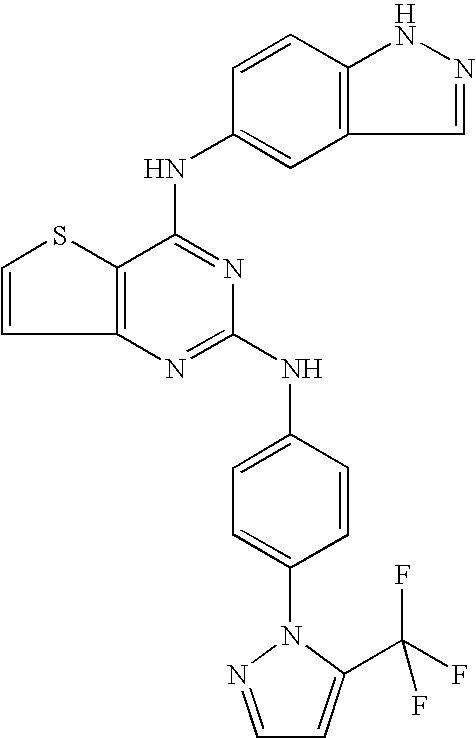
C12=C(C(NC3=CC4=C(C=C3)NN=C4)=NC(NC3=CC=C(N4N=CC=C4C(F)(F)F)C=C3)=N1)SC=C2
